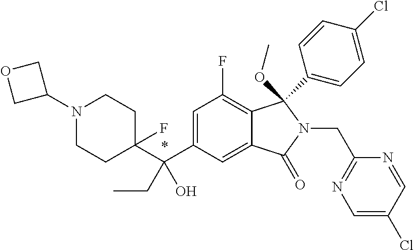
C1=C(C(C2(F)CCN(C3COC3)CC2)(O)CC)C=C2C(=C1F)C(C1=CC=C(Cl)C=C1)(OC)N(CC1=NC=C(Cl)C=N1)C2=O
